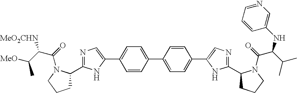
C1=CC(C2=CC=C(C3=CN=C(C4CCCN4C(=O)C(C(C)C)NC4=CN=CC=C4)N3)C=C2)=CC=C1C1=CN=C(C2CCCN2C(=O)C(C([MeO])C)[MeO2CHN])N1
